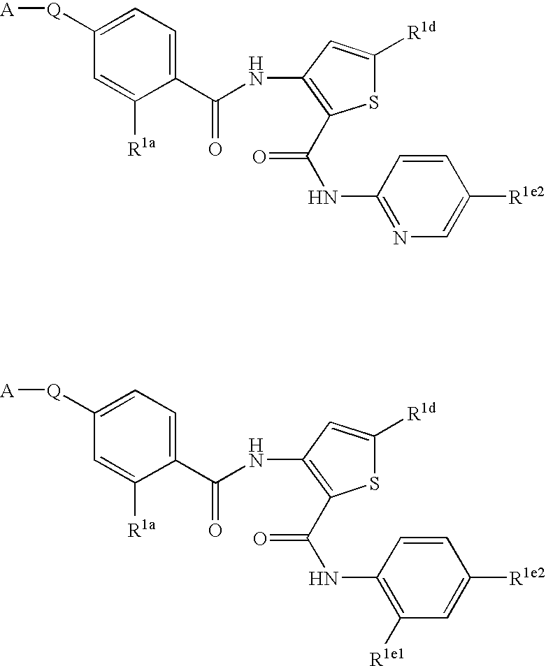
[A][Q]C1=CC=C(C(NC2=C(C(=O)NC3=NC=C([R1e2])C=C3)SC([R1d])=C2)=O)C([R1a])=C1.[A][Q]C1=CC=C(C(NC2=C(C(=O)NC3=C([R1e1])C=C([R1e2])C=C3)SC([R1d])=C2)=O)C([R1a])=C1
